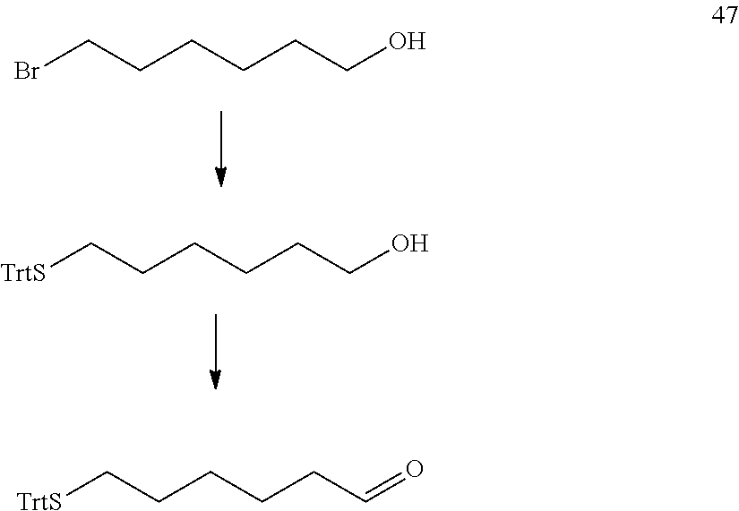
BrCCCCCCO.[TrtS]CCCCCCO.[TrtS]CCCCCC=O
